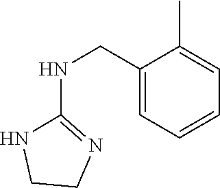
C1CN=C(NCC2=CC=CC=C2C)N1
